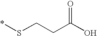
*SCCC(O)=O
